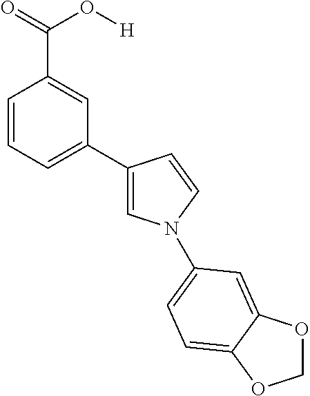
C1=CC=C(C2=CN(C3=CC=C4C(=C3)OCO4)C=C2)C=C1C(=O)O[H]
